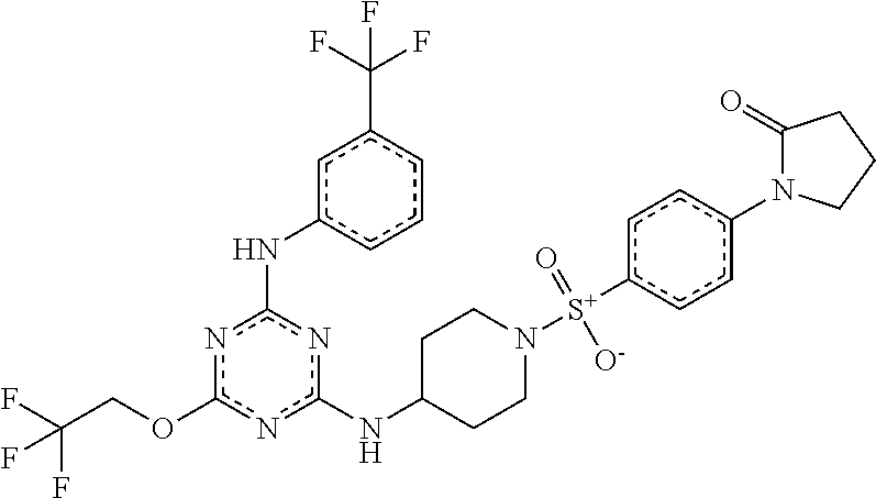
n1c(OCC(F)(F)F)nc(NC2CCN([S+](c3ccc(N4C(=O)CCC4)cc3)(=O)[O-])CC2)nc1Nc1cccc(C(F)(F)F)c1
